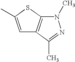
N1(C)C2=C(C(C)=N1)C=C(C)S2
